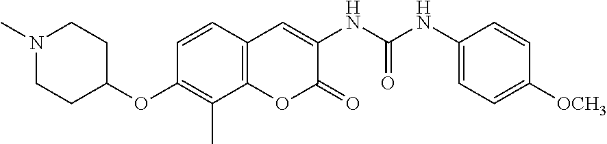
C1(NC(NC2=CC3=C(OC2=O)C(C)=C(OC2CCN(C)CC2)C=C3)=O)=CC=C([OCH3])C=C1
